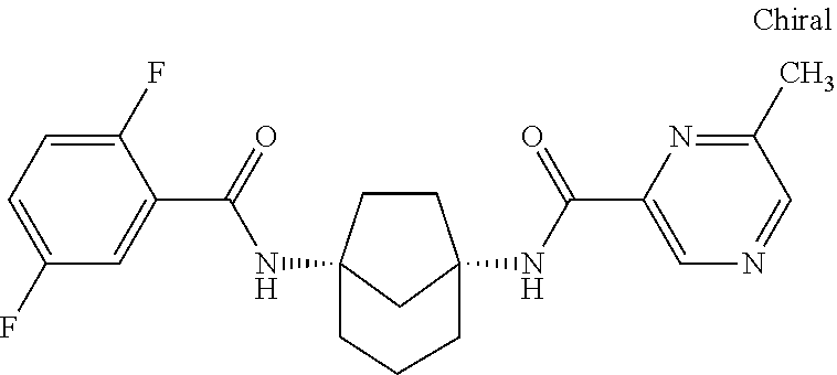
C1CC2(NC(C3=CC(F)=CC=C3F)=O)CC1(NC(C1=CN=CC(C)=N1)=O)CCC2
